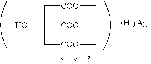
C([COO]C)(C[COO]C)(C[COO]C)O
